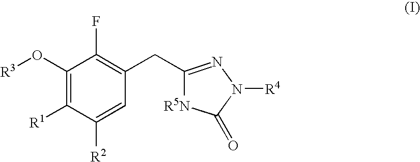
C1(O[R3])=C([R1])C([R2])=CC(CC2=NN([R4])C(=O)[R5N]2)=C1F
